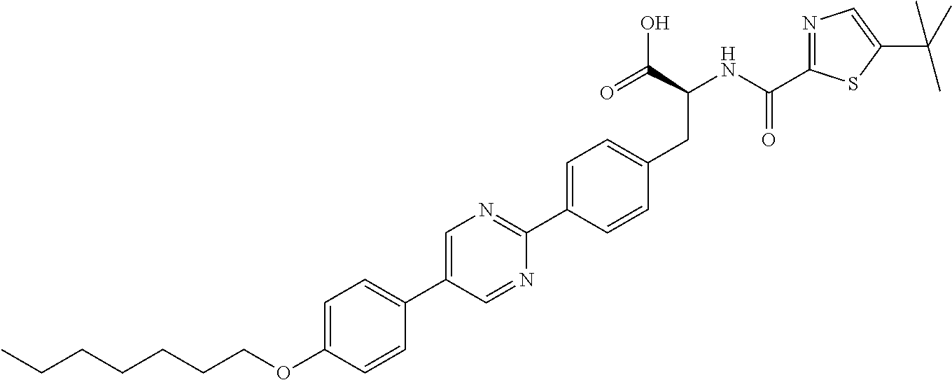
C(OC1=CC=C(C2=CN=C(C3=CC=C(CC(C(O)=O)NC(=O)C4=NC=C(C(C)(C)C)S4)C=C3)N=C2)C=C1)CCCCCC
